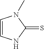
C1=CNC(=S)N1C
